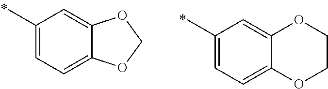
C1(C)=CC=C2C(=C1)OCCO2.C1(C)=CC=C2C(=C1)OCO2
